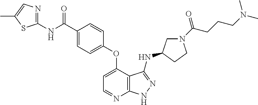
C1(NC(=O)C2=CC=C(OC3=CC=NC4=C3C(NC3CN(C(CCCN(C)C)=O)CC3)=NN4)C=C2)=NC=C(C)S1
